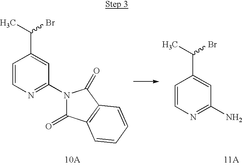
C1=CN=C(N)C=C1C(C)Br.[11A].C1=CN=C(N2C(=O)C3=C(C2=O)C=CC=C3)C=C1C(Br)C.[10A]
